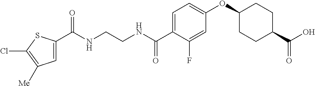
C1=C(C(NCCNC(C2=CC=C(OC3CCC(C(O)=O)CC3)C=C2F)=O)=O)SC(Cl)=C1[Me]
